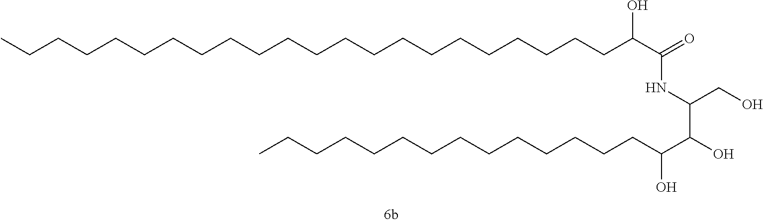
CCCCCCCCCCCCCCCCCCCCCCC(C(=O)NC(C(O)C(CCCCCCCCCCCCCC)O)CO)O
